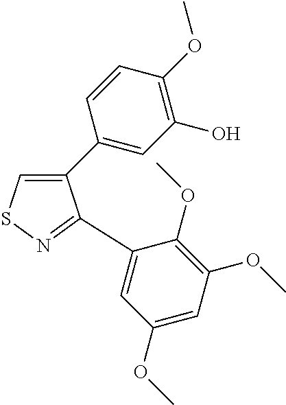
C1(C2=CC(O)=C(OC)C=C2)=CSN=C1C1=CC(OC)=CC(OC)=C1OC
